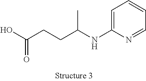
C1=C(NC(CCC(O)=O)C)N=CC=C1
